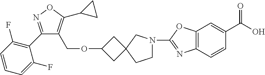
C1=CC=C(F)C(C2=NOC(C3CC3)=C2COC2CC3(C2)CCN(C2=NC4=C(O2)C=C(C(O)=O)C=C4)C3)=C1F
